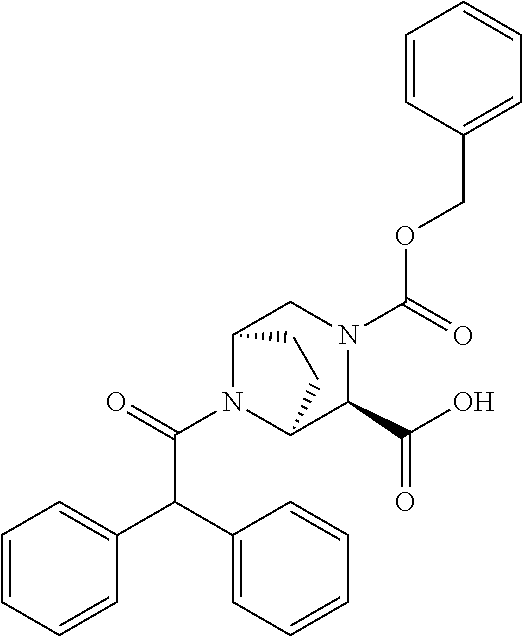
C(N1C2C(C(O)=O)N(C(=O)OCC3=CC=CC=C3)CC1CC2)(=O)C(C1=CC=CC=C1)C1=CC=CC=C1
